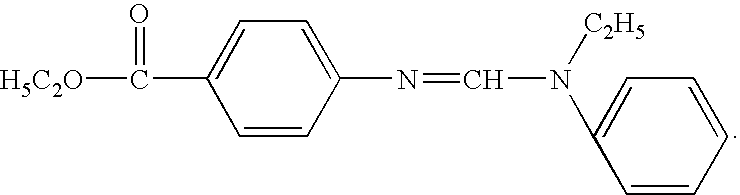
[H5C2O]C(C1=CC=C(N=CN([C2H5])C2=CC=CC=C2)C=C1)=O
